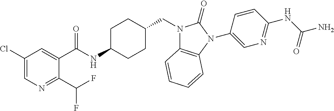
C1(Cl)=CN=C(C(F)F)C(C(NC2CCC(CN3C4=C(N(C5=CN=C(NC(N)=O)C=C5)C3=O)C=CC=C4)CC2)=O)=C1
